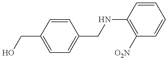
C1=C(CO)C=CC(CNC2=C([O2N])C=CC=C2)=C1
